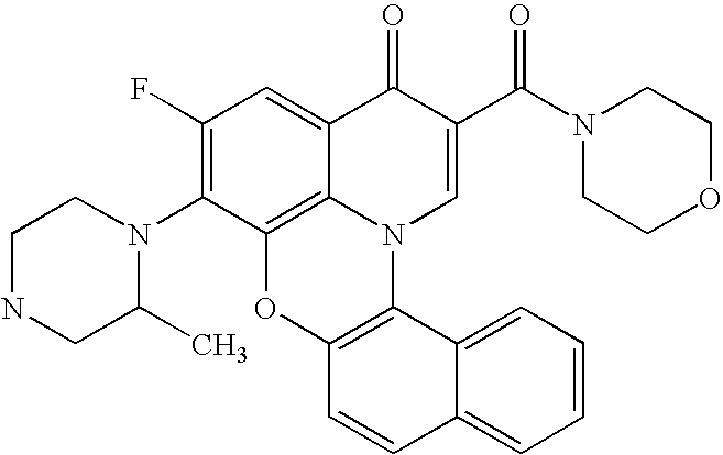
C1(F)=C(N2CCNCC2C)C2=C3C(=C1)C(=O)C(C(N1CCOCC1)=O)=CN3C1=C(O2)C=CC2=CC=CC=C12
